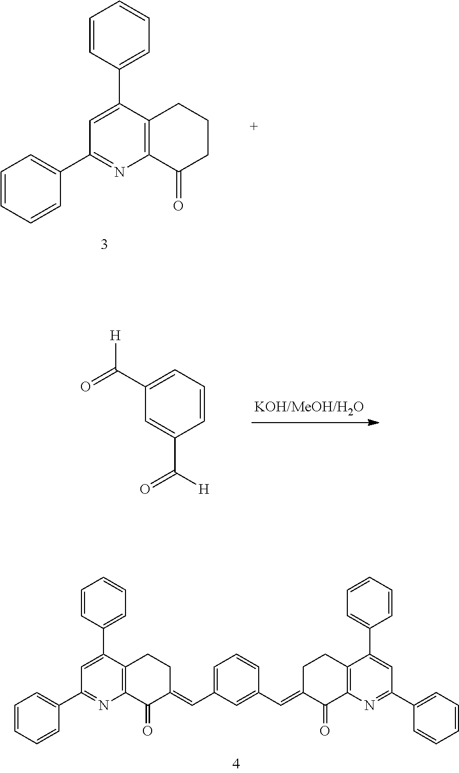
C1=C(C2=CC=CC=C2)C2=C(N=C1C1=CC=CC=C1)C(=O)CCC2.C1(C(=O)[H])=CC=CC(C([H])=O)=C1.C1=C(C2=CC=CC=C2)C2=C(N=C1C1=CC=CC=C1)C(=O)C(=CC1=CC=CC(C=C3C(=O)C4=C(C(C5=CC=CC=C5)=CC(C5=CC=CC=C5)=N4)CC3)=C1)CC2
